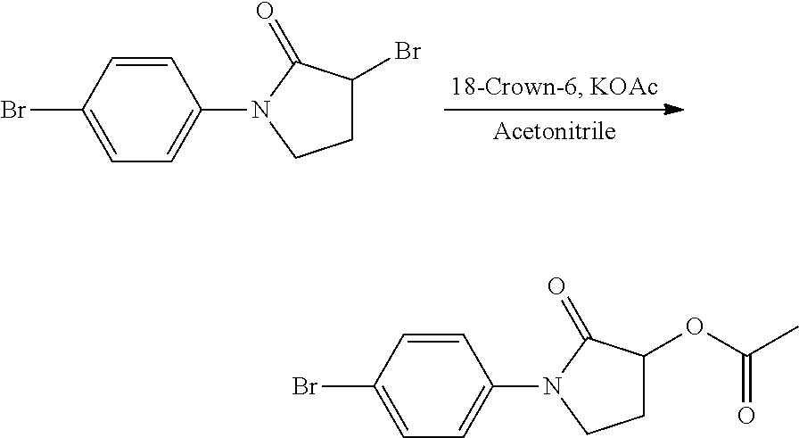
C1C(Br)C(=O)N(C2=CC=C(Br)C=C2)C1.C1C(OC(=O)C)C(=O)N(C2=CC=C(Br)C=C2)C1
